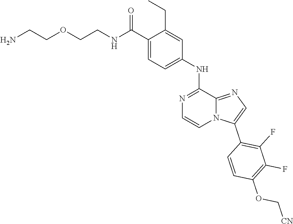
C12=NC=C(C3=C(F)C(F)=C(OC[CN])C=C3)N1C=CN=C2NC1=CC=C(C(NCCOCCN)=O)C(CC)=C1
